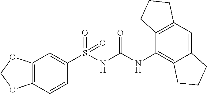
C12=C(C=C(S(NC(NC3=C4C(=CC5=C3CCC5)CCC4)=O)(=O)=O)C=C1)OCO2
